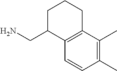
C12=C(C=CC(C)=C1C)C(CN)CCC2
